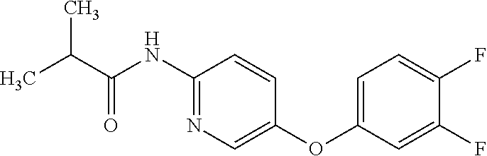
C1(NC(C(C)C)=O)=NC=C(OC2=CC=C(F)C(F)=C2)C=C1
